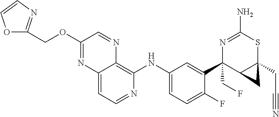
C12=CC=NC(NC3=CC=C(F)C(C4(CF)C5C(CC#N)(SC(N)=N4)C5)=C3)=C1N=CC(OCC1=NC=CO1)=N2
